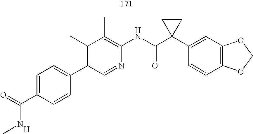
C1(C2=CC=C(C(=O)NC)C=C2)=C(C)C(C)=C(NC(C2(C3=CC4=C(C=C3)OCO4)CC2)=O)N=C1.[H]
